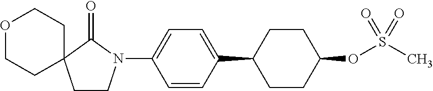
C1(N2CCC3(C2=O)CCOCC3)=CC=C(C2CCC(OS(C)(=O)=O)CC2)C=C1
